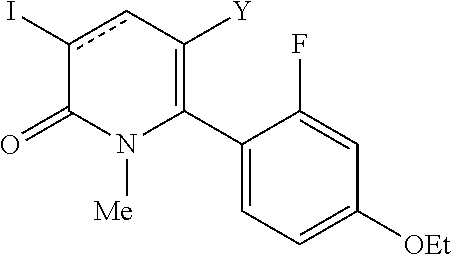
C1(C2=C([Y])cc(I)C(=O)N2[Me])=CC=C([OEt])C=C1F
